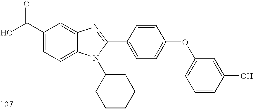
OC(C1=CC=C2C(=C1)N=C(C1=CC=C(OC3=CC=CC(O)=C3)C=C1)N2C1CCCCC1)=O
